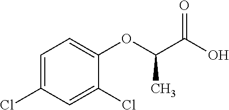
C1=C(Cl)C=C(Cl)C(OC(C(O)=O)C)=C1
